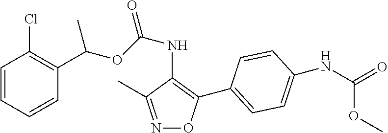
C1=CC=CC(C(OC(NC2=C(C3=CC=C(NC(=O)OC)C=C3)ON=C2C)=O)C)=C1Cl
